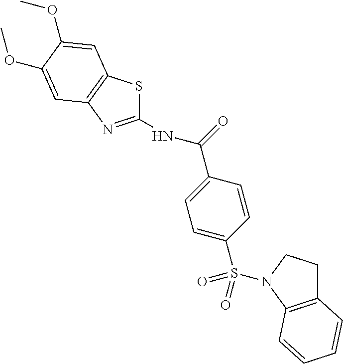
N(C(C1=CC=C(S(N2CCC3=C2C=CC=C3)(=O)=O)C=C1)=O)C1=NC2=C(S1)C=C(OC)C(OC)=C2
